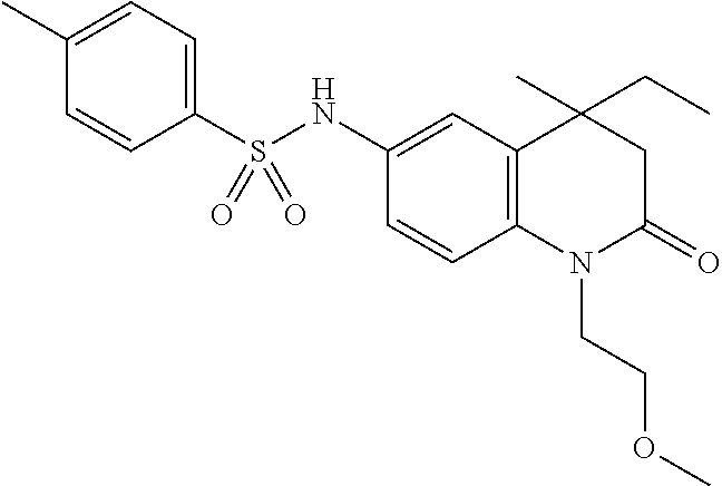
S(C1=CC=C(C)C=C1)(NC1=CC2=C(C=C1)N(CCOC)C(=O)CC2(CC)C)(=O)=O
